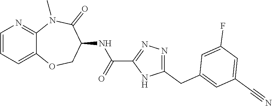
C12=CC=CN=C1N(C)C(=O)C(NC(C1=NN=C(CC3=CC(C#N)=CC(F)=C3)N1)=O)CO2
